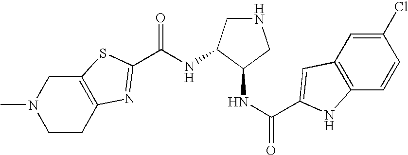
CN1CCC2=C(C1)SC(C(NC1CNCC1NC(=O)C1=CC3=C(C=CC(Cl)=C3)N1)=O)=N2
